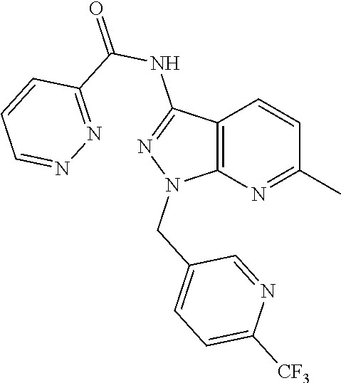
C12=C(N=C(C)C=C1)N(CC1=CC=C([CF3])N=C1)N=C2NC(=O)C1=NN=CC=C1
